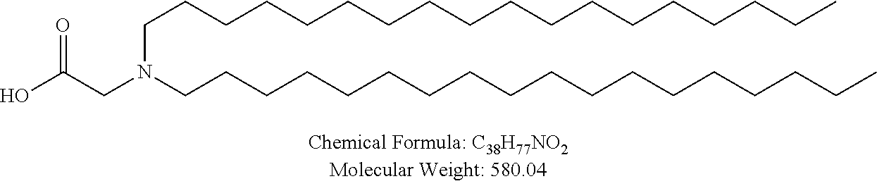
OC(CN(CCCCCCCCCCCCCCCCCC)CCCCCCCCCCCCCCCCCC)=O
